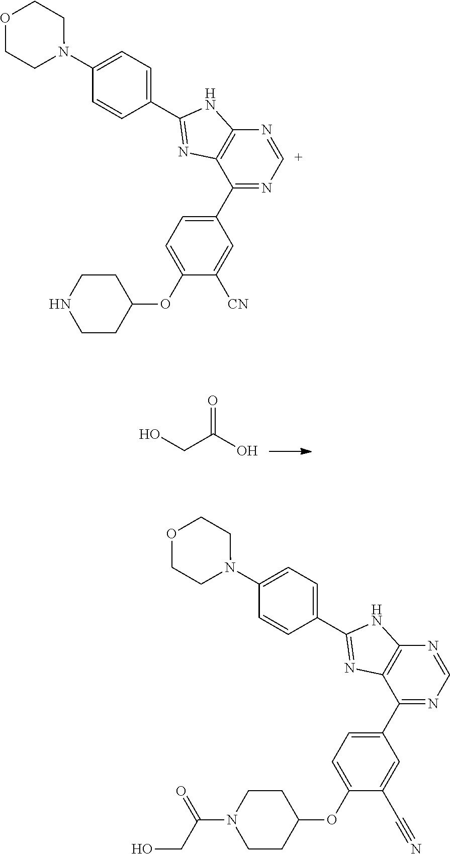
N1=[C+]N=C(C2=CC=C(OC3CCNCC3)C([CN])=C2)C2=C1NC(C1=CC=C(N3CCOCC3)C=C1)=N2.OCC(O)=O.N1=CN=C(C2=CC=C(OC3CCN(C(CO)=O)CC3)C(C#N)=C2)C2=C1NC(C1=CC=C(N3CCOCC3)C=C1)=N2
